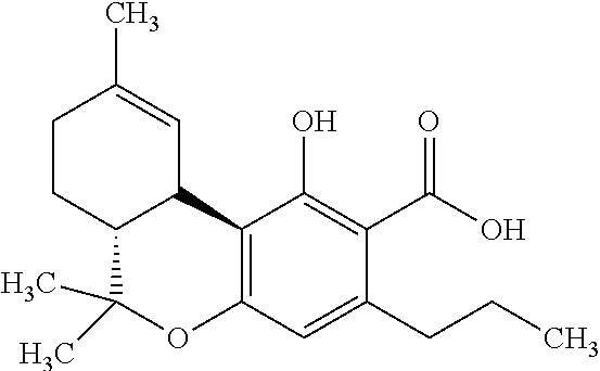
C1CC2C(C=C1C)C1=C(OC2(C)C)C=C(CCC)C(C(=O)O)=C1O
